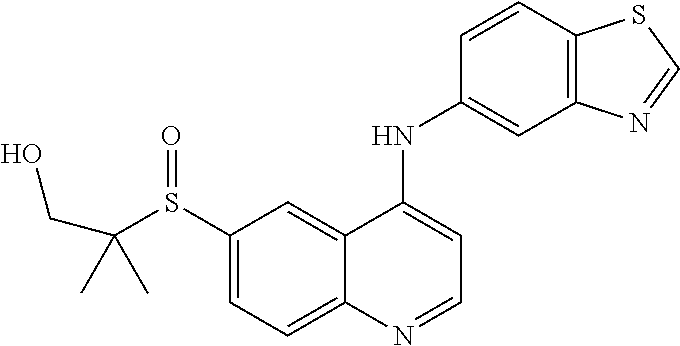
C1(S(C(CO)(C)C)=O)=CC=C2C(=C1)C(NC1=CC3=C(C=C1)SC=N3)=CC=N2
